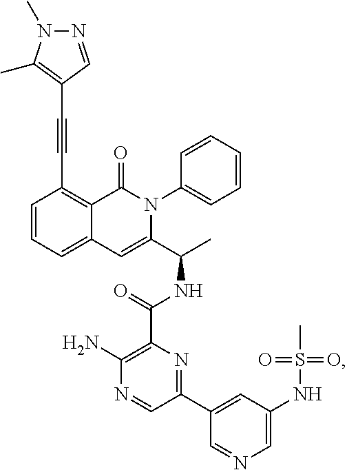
C1=CC=C2C(=C1C#CC1=C(C)N(C)N=C1)C(=O)N(C1=CC=CC=C1)C(C(C)NC(=O)C1=C(N)N=CC(C3=CC(NS(C)(=O)=O)=CN=C3)=N1)=C2
